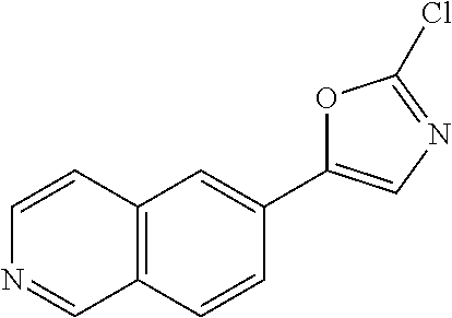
C12=C(C=C(C3=CN=C(Cl)O3)C=C1)C=CN=C2
